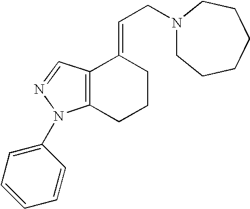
C12=C(CCCC1=CCN1CCCCCC1)N(C1=CC=CC=C1)N=C2
